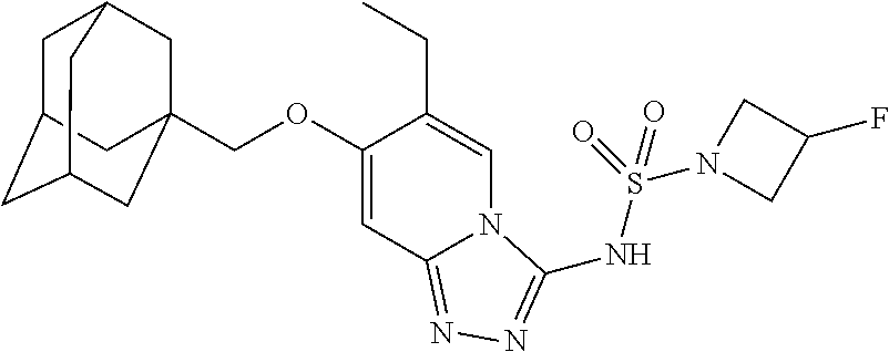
C1(OCC23CC4CC(CC(C2)C4)C3)=CC2=NN=C(NS(N3CC(F)C3)(=O)=O)N2C=C1CC
